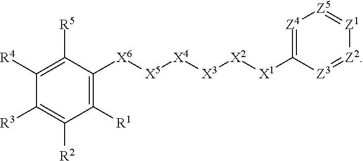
C1([R1])=C([X6][X5][X4][X3][X2][X1]C2=[Z4][Z5]=[Z1][Z2]=[Z3]2)C([R5])=C([R4])C([R3])=C1[R2]
